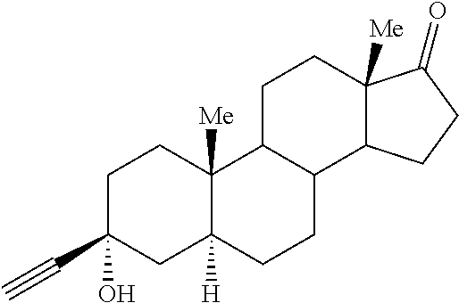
C1C(C#C)(O)CC2([H])C([Me])(C1)C1C(CC2)C2C([Me])(CC1)C(=O)CC2
